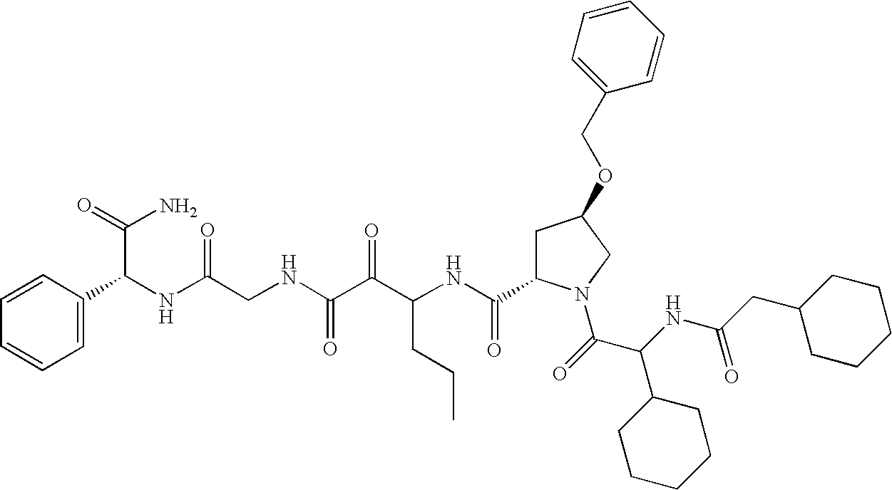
C(NC(C(=O)N1CC(OCC2=CC=CC=C2)CC1C(NC(C(C(NCC(NC(C(N)=O)C1=CC=CC=C1)=O)=O)=O)CCC)=O)C1CCCCC1)(=O)CC1CCCCC1
